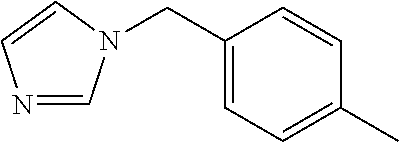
C1(CN2C=NC=C2)=CC=C(C)C=C1
